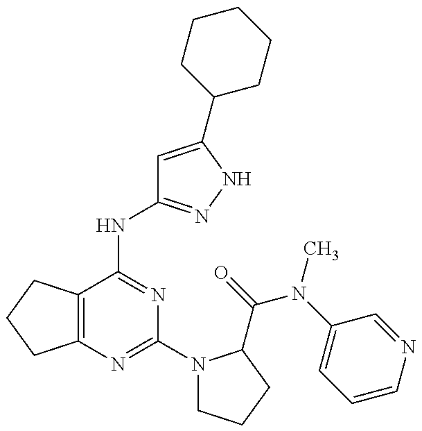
C12=C(C(NC3=NNC(C4CCCCC4)=C3)=NC(N3CCCC3C(=O)N(C3=CC=CN=C3)C)=N1)CCC2
